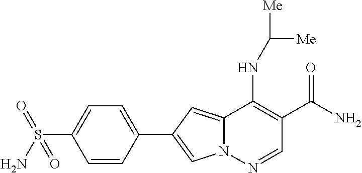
N12C(=CC(C3=CC=C(S(=O)(N)=O)C=C3)=C1)C(NC([Me])[Me])=C(C(N)=O)C=N2
